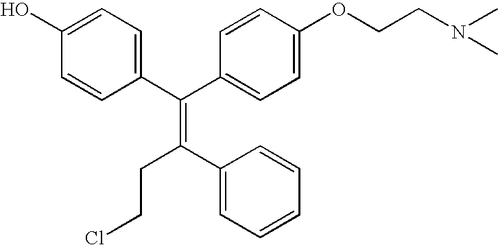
C(=C(C1=CC=CC=C1)CCCl)(C1=CC=C(O)C=C1)C1=CC=C(OCCN(C)C)C=C1
